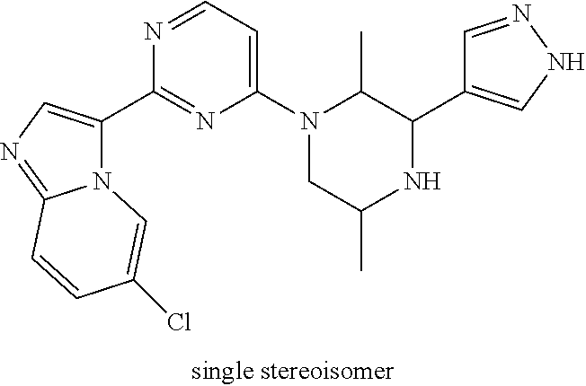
C1(C2C(C)N(C3=CC=NC(C4=CN=C5N4C=C(Cl)C=C5)=N3)CC(C)N2)=CNN=C1
